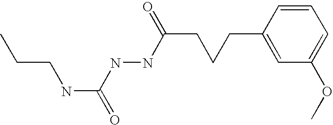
C1=CC(CCCC(=O)NNC(NCCC)=O)=CC(OC)=C1
